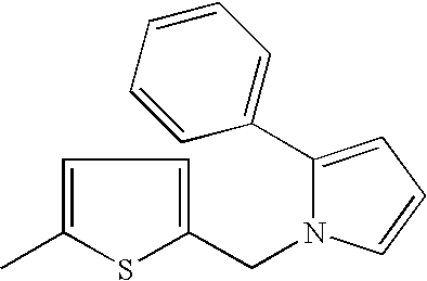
C1=C(C)SC(CN2C(C3=CC=CC=C3)=CC=C2)=C1
